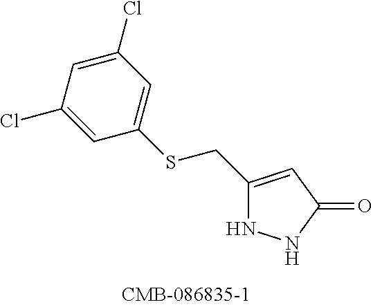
C1(CSC2=CC(Cl)=CC(Cl)=C2)=CC(=O)NN1
